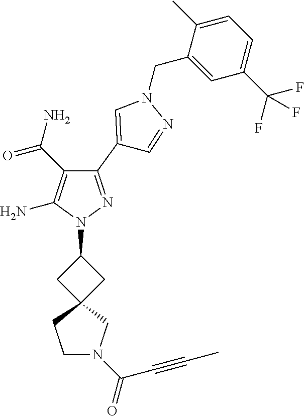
C1(C(N)=O)=C(N)N(C2CC3(C2)CCN(C(C#CC)=O)C3)N=C1C1=CN(CC2=CC(C(F)(F)F)=CC=C2C)N=C1
